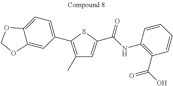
C1(C)=C(C2=CC=C3C(=C2)OCO3)SC(C(=O)NC2=C(C(=O)O)C=CC=C2)=C1
